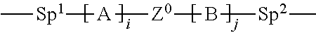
[Sp1](C)[A][Z0]B[Sp2]C
